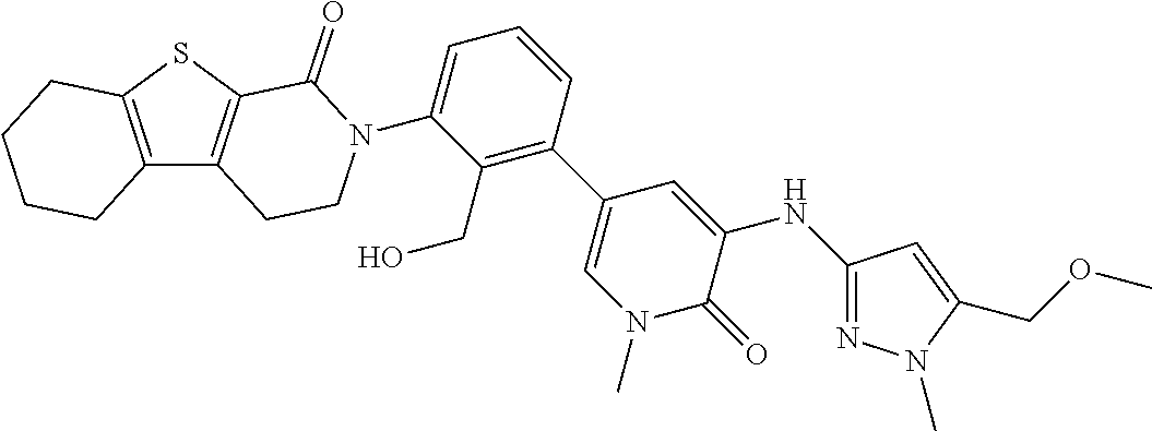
C12=C(SC3=C1CCN(C1=CC=CC(C4=CN(C)C(=O)C(NC5=NN(C)C(COC)=C5)=C4)=C1CO)C3=O)CCCC2
